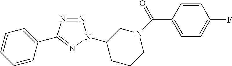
N1=NC(C2=CC=CC=C2)=NN1C1CCCN(C(=O)C2=CC=C(F)C=C2)C1
